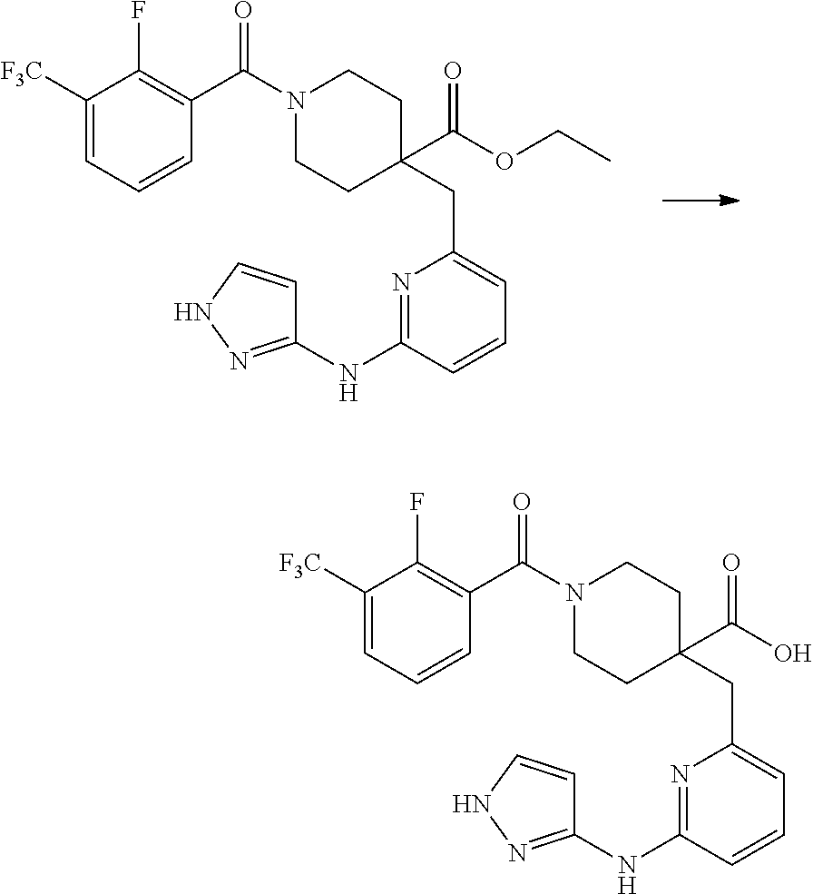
C1([F3C])=CC=CC(C(N2CCC(CC3=CC=CC(NC4=NNC=C4)=N3)(C(=O)OCC)CC2)=O)=C1F.C1([F3C])=CC=CC(C(N2CCC(CC3=CC=CC(NC4=NNC=C4)=N3)(C(=O)O)CC2)=O)=C1F
